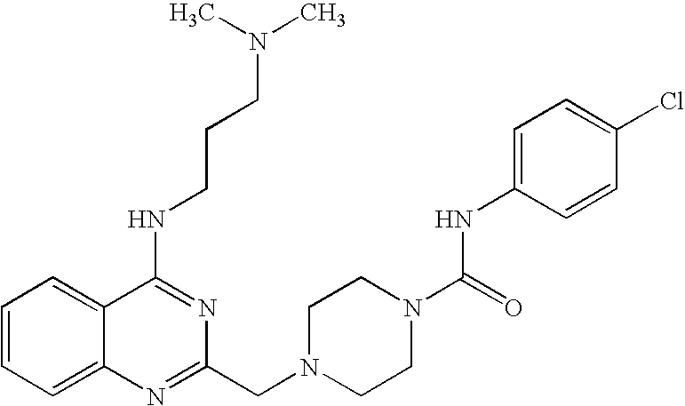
C1=CC=C2C(=C1)C(NCCCN(C)C)=NC(CN1CCN(C(=O)NC3=CC=C(Cl)C=C3)CC1)=N2
